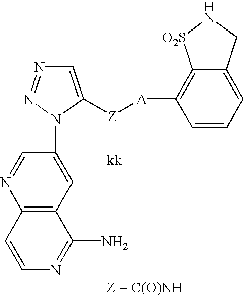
C1=C([Z][A]C2=C3C(=CC=C2)CN[O2S]3)N(C2=CC3=C(N=C2)C=CN=C3N)N=N1
